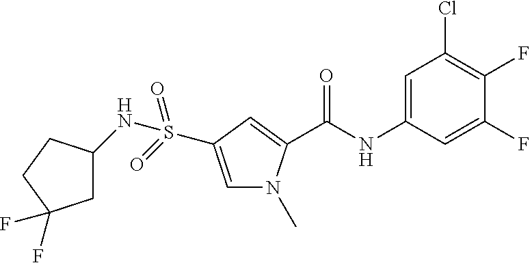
C1=C(S(NC2CC(F)(F)CC2)(=O)=O)C=C(C(NC2=CC(Cl)=C(F)C(F)=C2)=O)N1C
